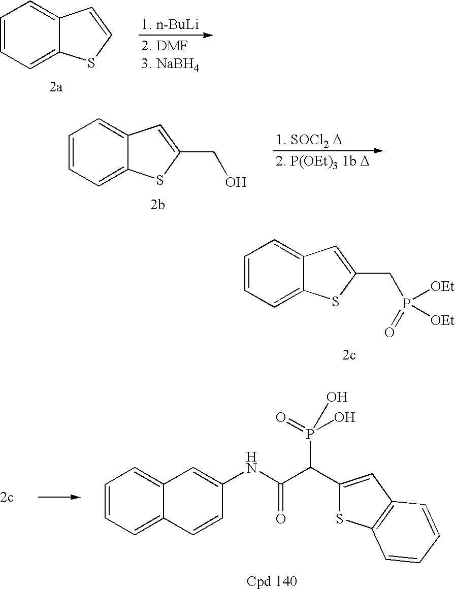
C1=CC=C2C(=C1)C=CS2.C1=CC=C2C(=C1)C=C(CO)S2.C1=CC=C2C(=C1)C=C(CP([OEt])(=O)[OEt])S2.C1=CC=C2C(=C1)C=C(NC(=O)C(P(O)(=O)O)C1=CC3=C(S1)C=CC=C3)C=C2
